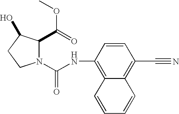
N1(C(NC2=C3C(=C(C#N)C=C2)C=CC=C3)=O)C(C(OC)=O)C(O)CC1
